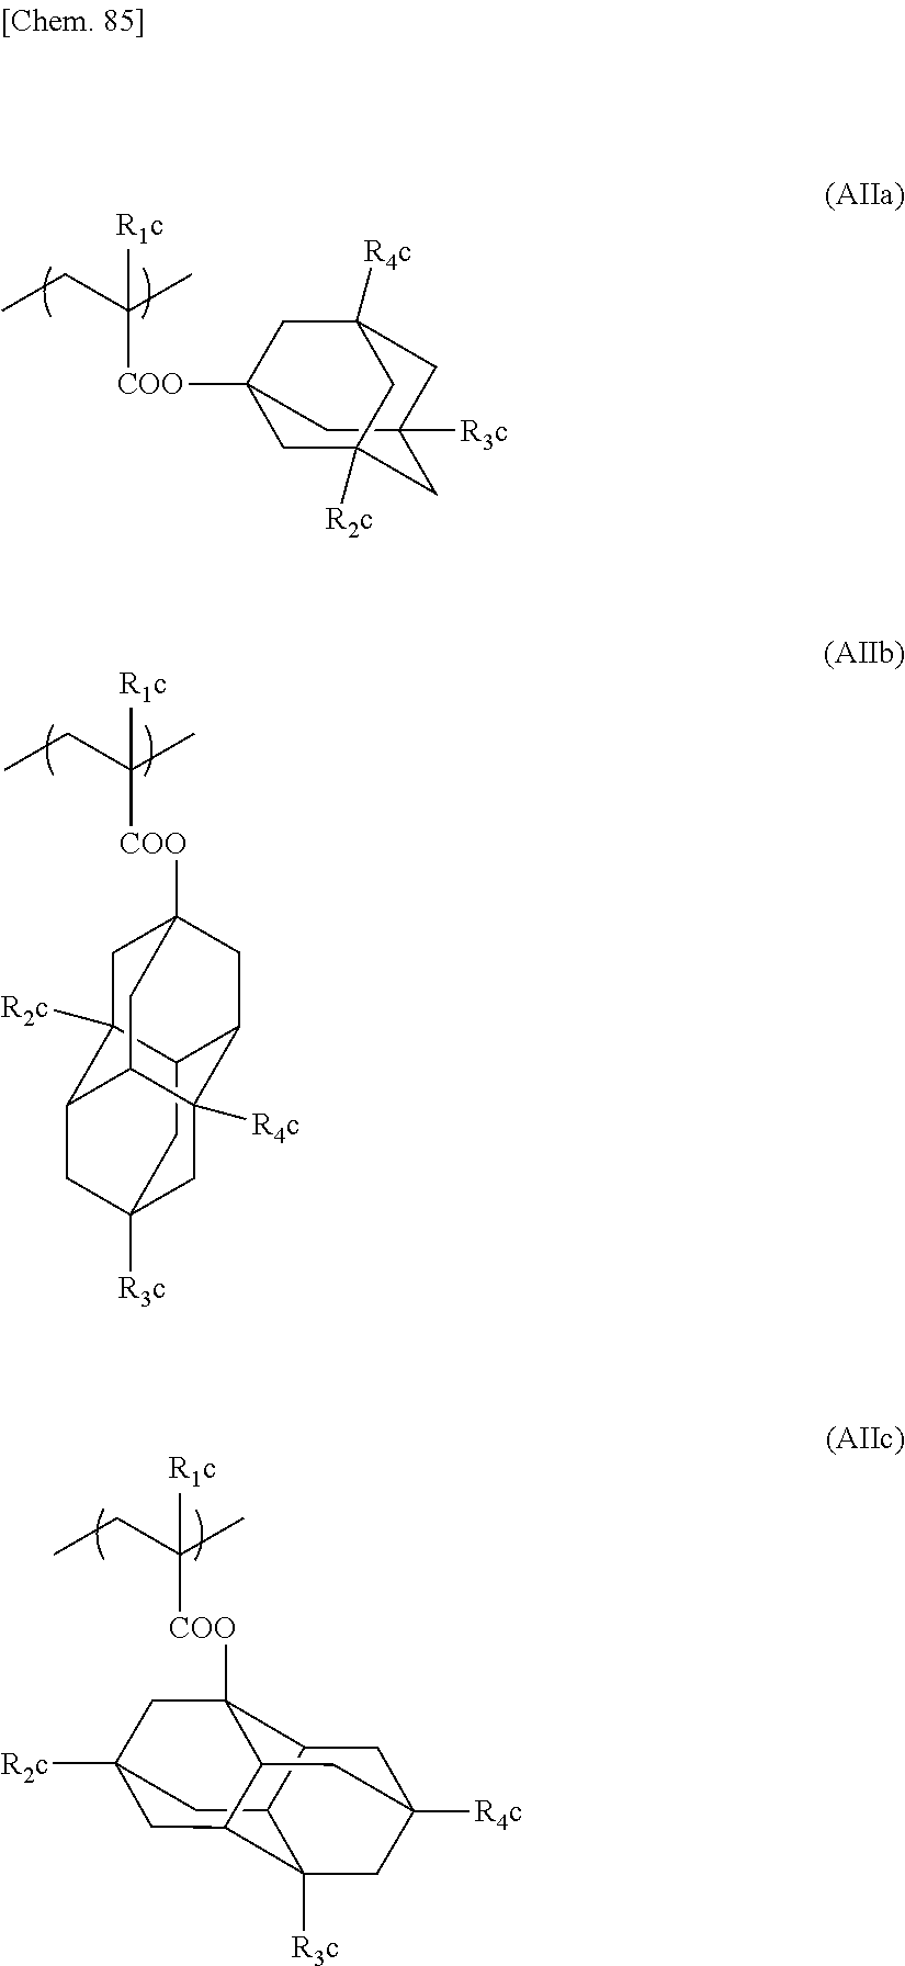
C1C2([COO]C([R1c])(CC)C)CC3([R4c])CC([R3c])(CC1([R2c])C3)C2.[COO](C([R1c])(CC)C)C12CC3([R2c])C4CC5([R3c])CC([R4c])(C(C1)C3C5)C4C2.[COO](C([R1c])(CC)C)C12CC3([R2c])CC4C5([R3c])CC([R4c])(CC1C5C3)CC24
